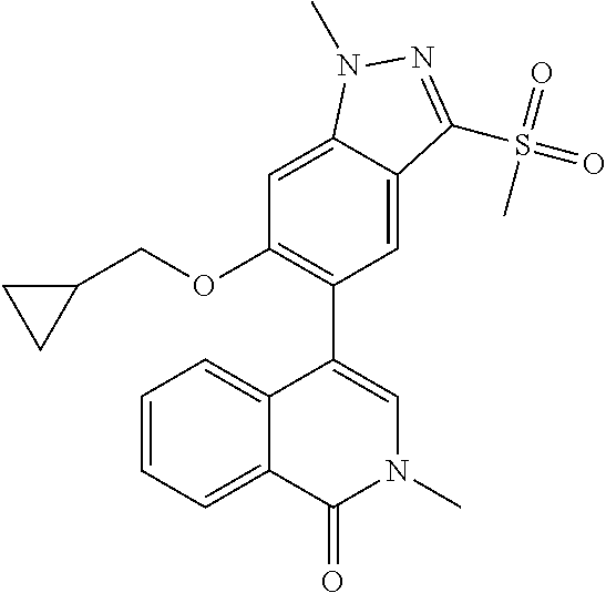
C12=CC=CC=C1C(C1=C(OCC3CC3)C=C3C(=C1)C(S(=O)(=O)C)=NN3C)=CN(C)C2=O
